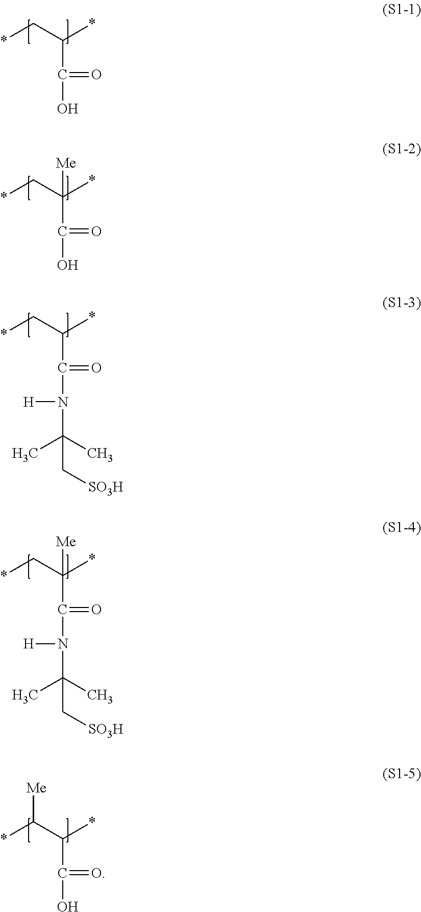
C(C(C*)*)(O)=O.C(C(C*)(*)[Me])(O)=O.C(C(C*)*)(N(C(C)(C)C[SO3H])[H])=O.C(C(C*)(*)[Me])(N(C(C)(C)C[SO3H])[H])=O.C(C(C(*)[Me])*)(O)=O
